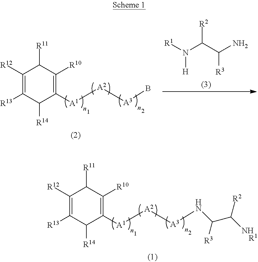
C1([A1][A2][A3]B)=C([R10])C([R11])C([R12])=C([R13])C1[R14].[R2]C(C(N)[R3])N([R1])[H].C1([A1][A2][A3]NC(C(N)[R2])[R3])=C([R10])C([R11])C([R12])=C([R13])C1[R14].[R1]
